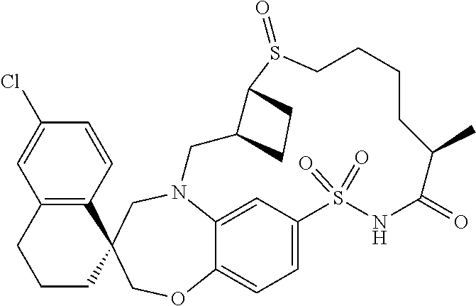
N12C3=CC(=CC=C3OCC3(C4=C(C=C(Cl)C=C4)CCC3)C1)S(=O)(=O)NC(=O)C(C)CCCCS(=O)C1C(C2)CC1
